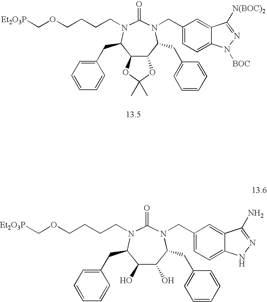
C1(CC2C3C(C(CC4=CC=CC=C4)N(CC4=CC=C5C(=C4)C([N(BOC)2])=NN5[BOC])C(=O)N2CCCCOC[Et2O3P])OC(C)(C)O3)=CC=CC=C1.C1(CC2N(CCCCOC[Et2O3P])C(=O)N(CC3=CC=C4C(=C3)C(N)=NN4)C(CC3=CC=CC=C3)C(O)C2O)=CC=CC=C1
